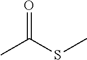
CC(=O)SC
